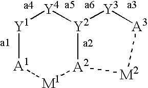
[Y1]1[Y4][Y2]2[Y3][A3][M2][A2]2[M1][A1]1
